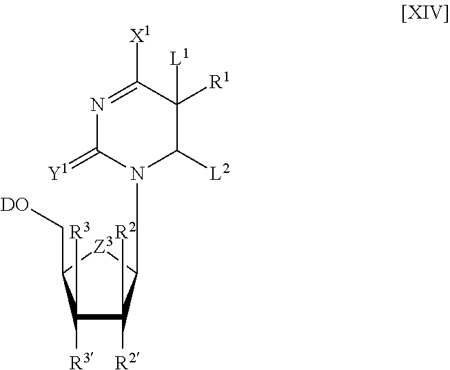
N1=C([X1])C([R1])([L1])C([L2])N(C2C([R2])([R2])C([R3])([R3])C(C[DO])[Z3]2)C1=[Y1]
